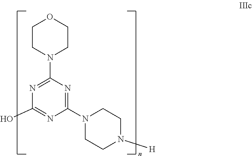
C1CN(C2=NC(O)=NC(N3CCN([H])CC3)=N2)CCO1
